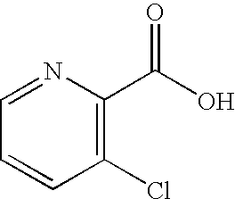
C1=NC(C(=O)O)=C(Cl)C=C1
